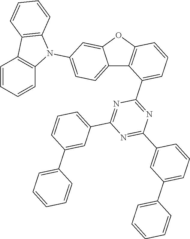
C12=CC=C(N3C4=C(C5=C3C=CC=C5)C=CC=C4)C=C1OC1=C2C(C2=NC(C3=CC(C4=CC=CC=C4)=CC=C3)=NC(C3=CC=CC(C4=CC=CC=C4)=C3)=N2)=CC=C1
